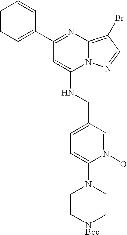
C1(C2=NC3=C(Br)C=NN3C(NCC3=CC=C(N4CC[NBoc]CC4)N(O)=C3)=C2)=CC=CC=C1
